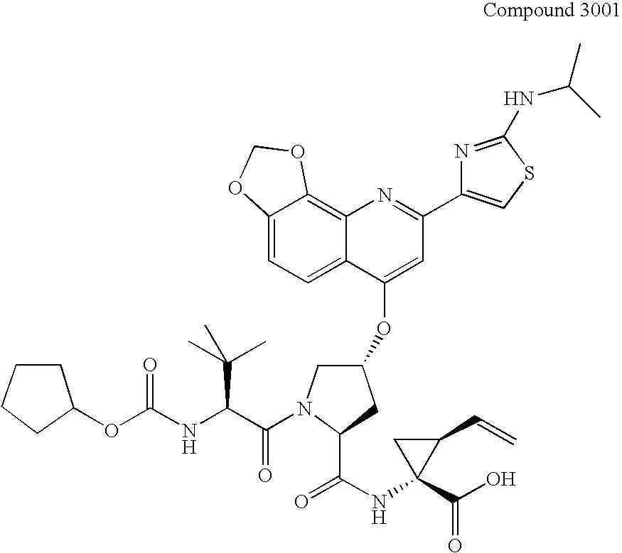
C12=CC=C3C(=C1OCO2)N=C(C1=CSC(NC(C)C)=N1)C=C3OC1CN(C(=O)C(C(C)(C)C)NC(OC2CCCC2)=O)C(C(=O)NC2(C(=O)O)C(C=C)C2)C1
